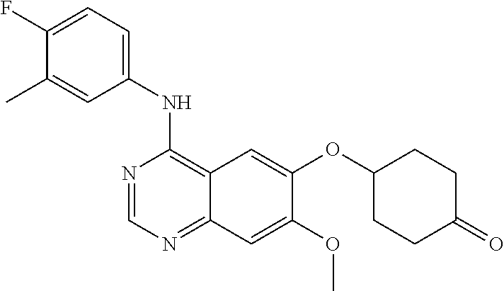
C1(NC2=C3C(=NC=N2)C=C(OC)C(OC2CCC(=O)CC2)=C3)=CC=C(F)C(C)=C1
